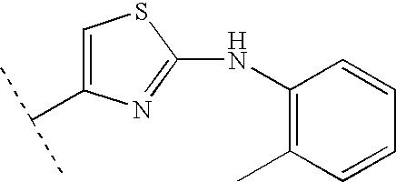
C1(NC2=C(C)C=CC=C2)=NC(C(C)C)=CS1
